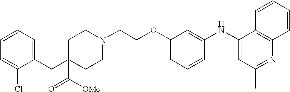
C1(OCCN2CCC(CC3=CC=CC=C3Cl)(C(=O)[OMe])CC2)=CC=CC(NC2=CC(C)=NC3=C2C=CC=C3)=C1
